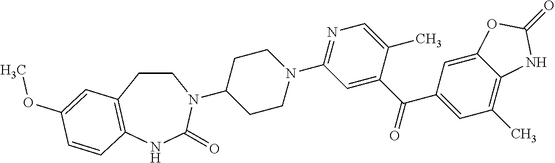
N1(C2=NC=C(C)C(C(C3=CC(C)=C4C(=C3)OC(=O)N4)=O)=C2)CCC(N2CCC3=C(NC2=O)C=CC(OC)=C3)CC1
